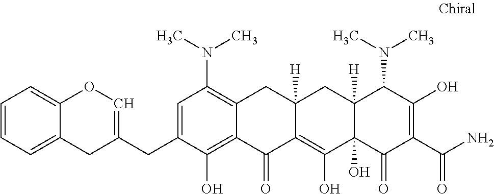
C1=C(CC2=COC3=CC=CC=C3C2)C(O)=C2C(=C1N(C)C)CC1([H])C(=C(O)C3(O)C([H])(C1)C(N(C)C)C(O)=C(C(N)=O)C3=O)C2=O
